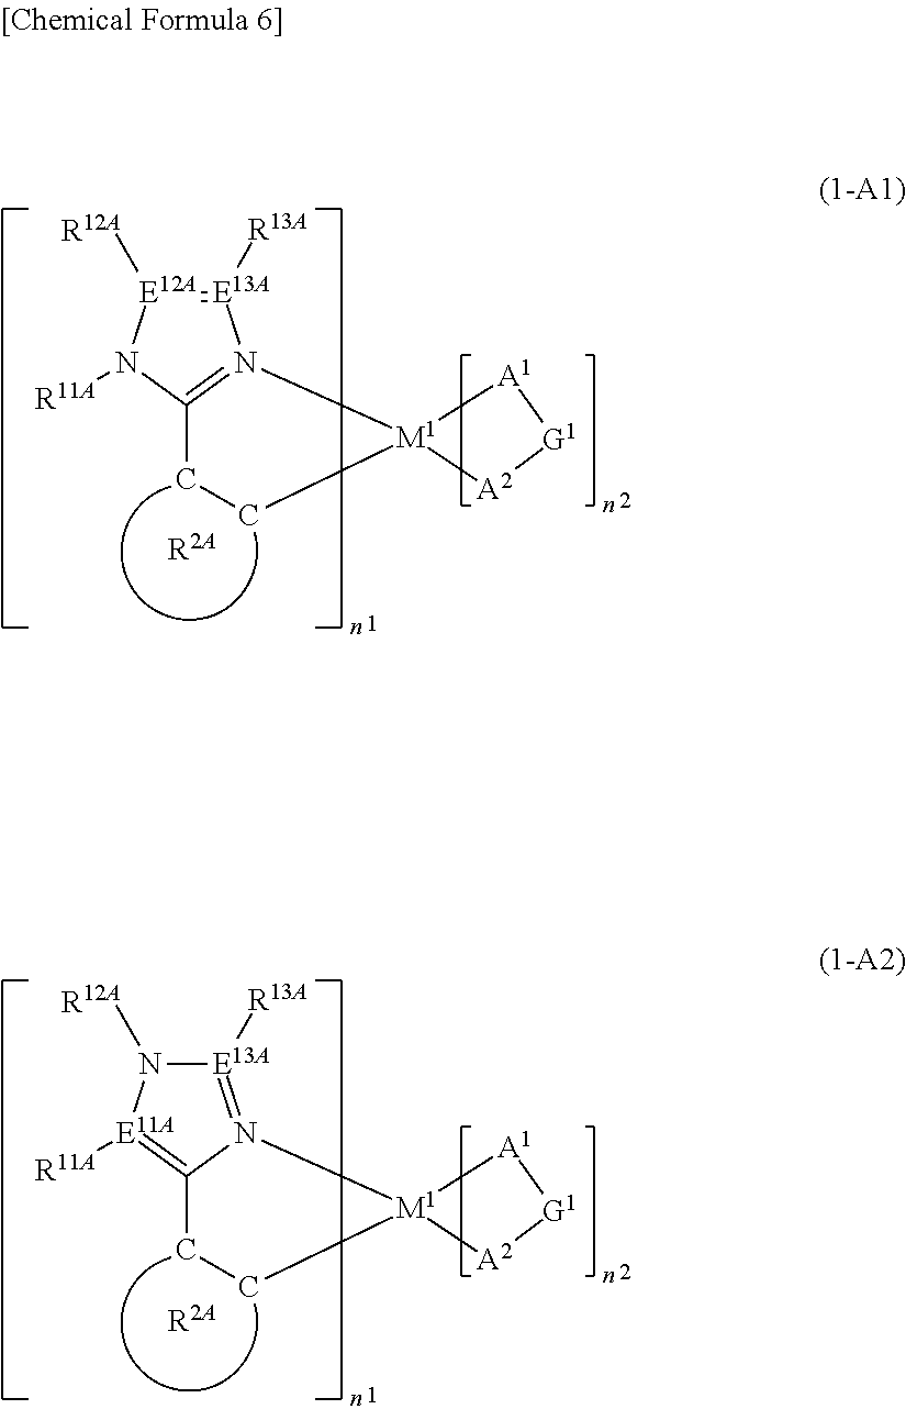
[E13A]1([R13A])=[E12A]([R12A])N([R11A])C2=N1[M1]1(CC2)[A2][G1][A1]1.[R2A].[E13A]1([R13A])=N2C(=[E11A]([R11A])N1[R12A])CC[M1]21[A2][G1][A1]1.[R2A]
